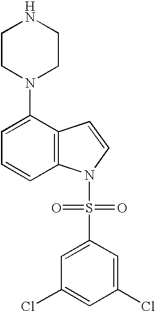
C1=CC2=C(C(N3CCNCC3)=C1)C=CN2S(=O)(=O)C1=CC(Cl)=CC(Cl)=C1
